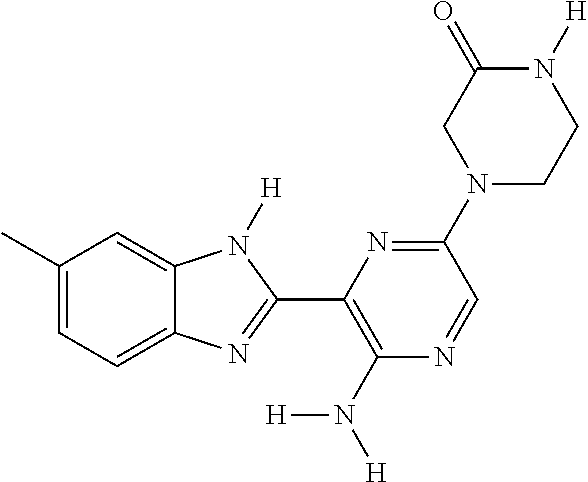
C1(C)=CC=C2C(=C1)N([H])C(C1=C(N([H])[H])N=CC(N3CCN([H])C(=O)C3)=N1)=N2
